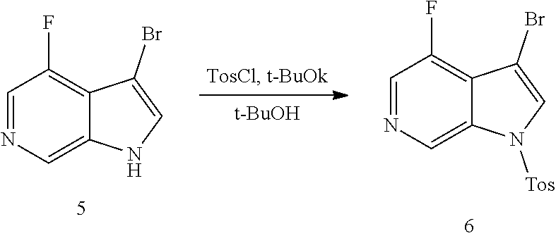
C1=NC=C2C(=C1F)C(Br)=CN2.C1=NC=C2C(=C1F)C(Br)=CN2[Tos].[t-BuOH]
